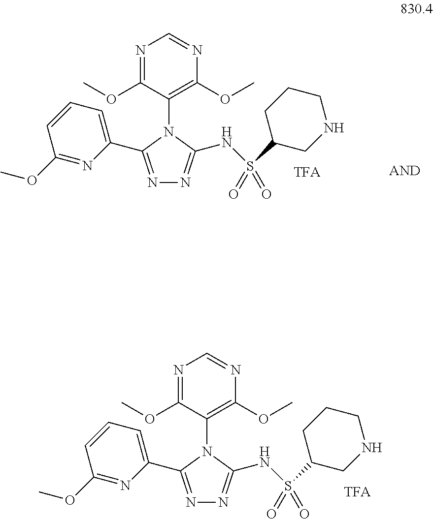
N1=C(C2=CC=CC(OC)=N2)N(C2=C(OC)N=CN=C2OC)C(NS(C2CCCNC2)(=O)=O)=N1.N1=C(C2=CC=CC(OC)=N2)N(C2=C(OC)N=CN=C2OC)C(NS(C2CCCNC2)(=O)=O)=N1
